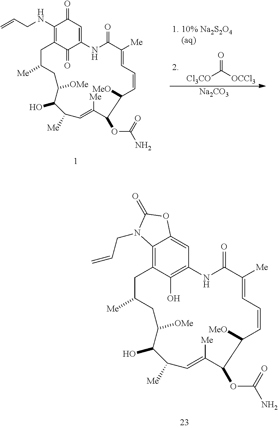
[Cl3CO]C(=O)[OCCl3].C1(NCC=C)=C2C(=O)C(=CC1=O)NC(=O)C([Me])=CC=CC([MeO])C(OC(=O)N)C([Me])=CC([Me])C(O)C([OMe])CC([Me])C2.[Na2CO3].C12=C3C(O)=C(C=C1OC(=O)N2CC=C)NC(=O)C([Me])=CC=CC([MeO])C(OC(=O)N)C([Me])=CC([Me])C(O)C([OMe])CC([Me])C3
